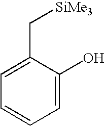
C1=C(O)C(C[SiMe3])=CC=C1
